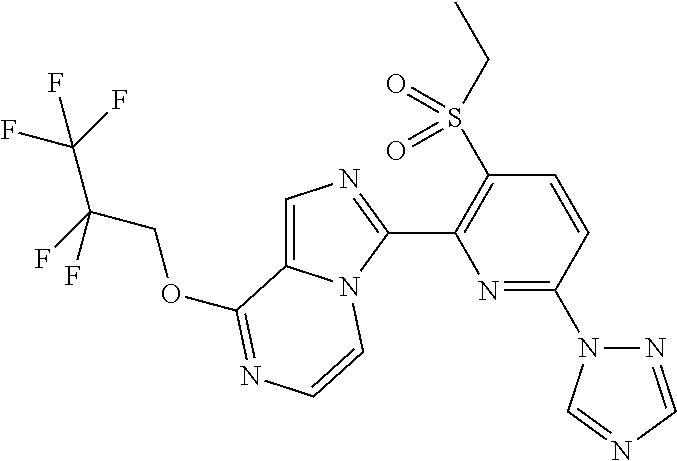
C1=C2N(C(C3=C(S(CC)(=O)=O)C=CC(N4N=CN=C4)=N3)=N1)C=CN=C2OCC(F)(C(F)(F)F)F
